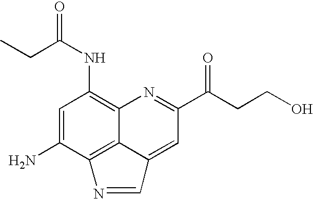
C1=C(N)C2=C3C(=C1NC(=O)CC)N=C(C(CCO)=O)C=C3C=N2
